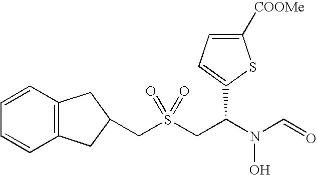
C(S(CC(N(C=O)O)C1=CC=C([COOMe])S1)(=O)=O)C1CC2=C(C=CC=C2)C1
